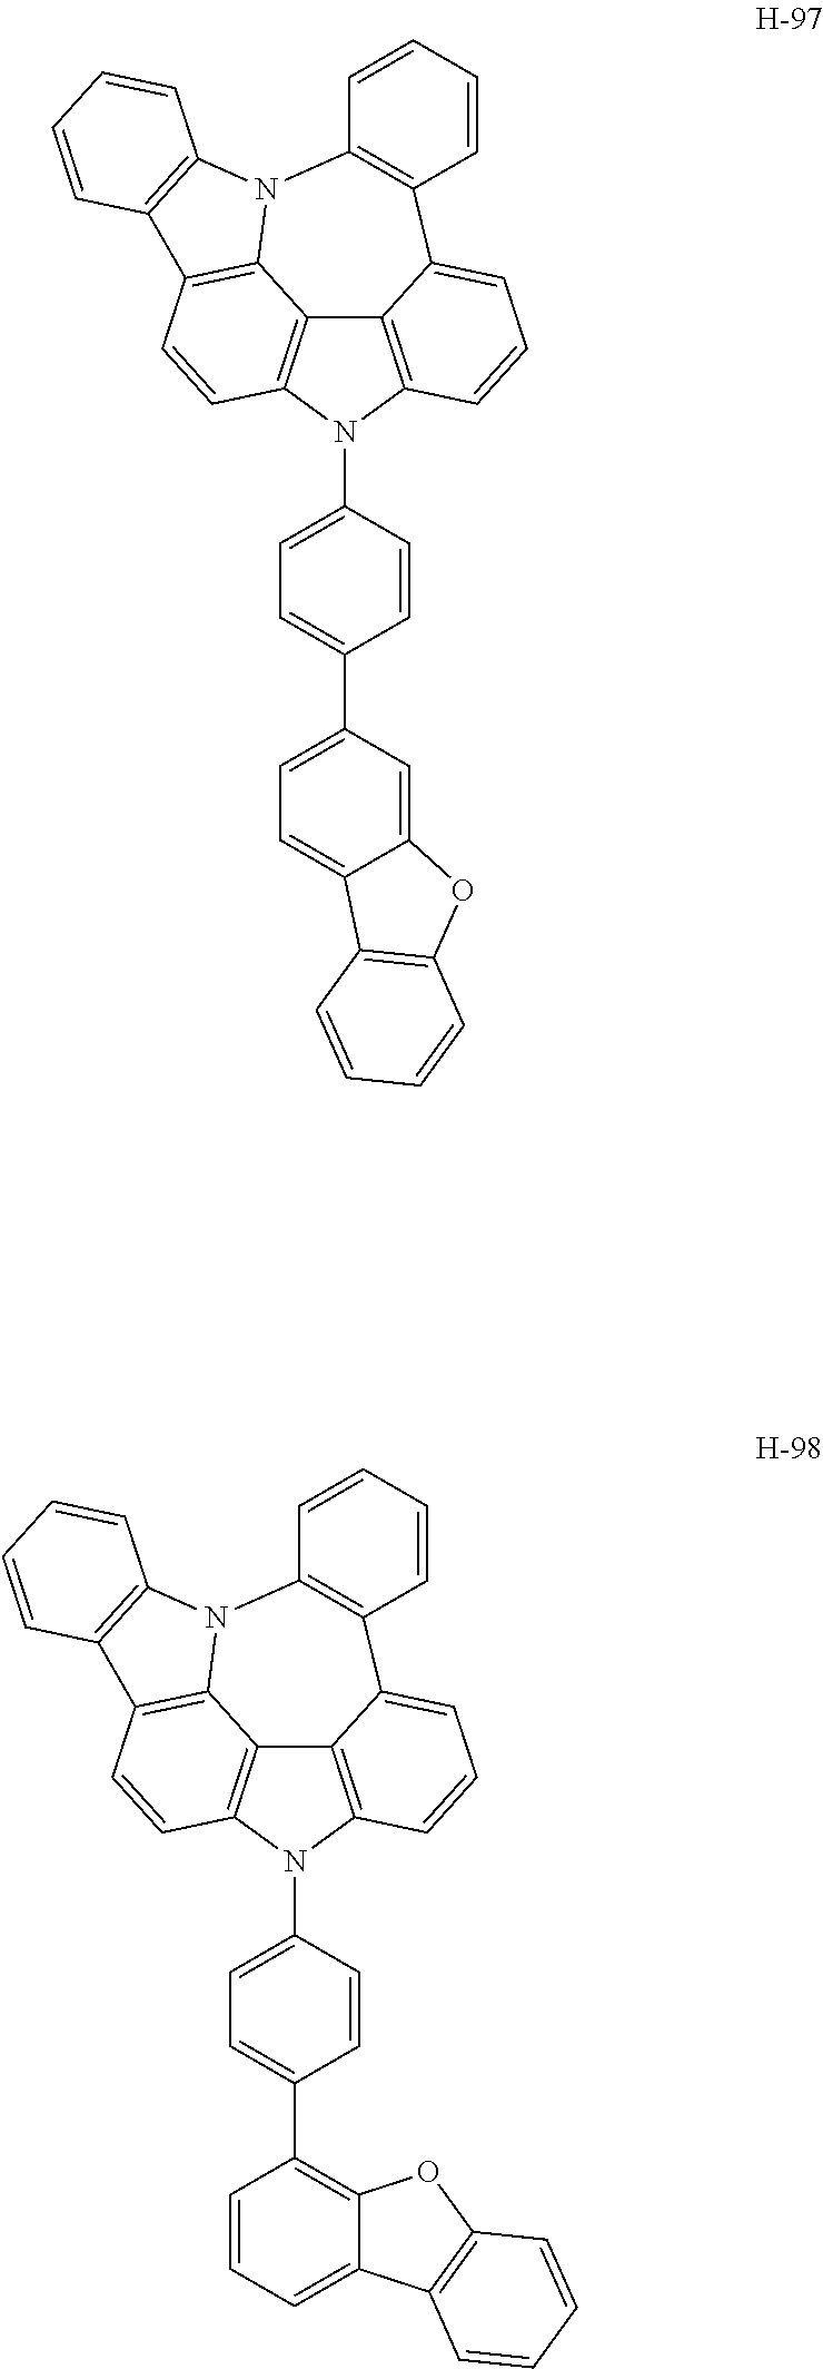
C12=C3N(C4=CC=C(C5=CC=C6C(=C5)OC5=C6C=CC=C5)C=C4)C4=C1C1=C(C=C4)C4=C(N1C1=C(C2=CC=C3)C=CC=C1)C=CC=C4.C12=C3N(C4=CC=C(C5=C6C(=CC=C5)C5=C(O6)C=CC=C5)C=C4)C4=C1C1=C(C=C4)C4=C(N1C1=C(C2=CC=C3)C=CC=C1)C=CC=C4
